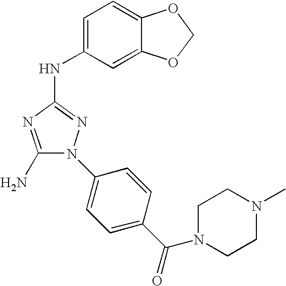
C1(N)=NC(NC2=CC=C3C(=C2)OCO3)=NN1C1=CC=C(C(=O)N2CCN(C)CC2)C=C1
